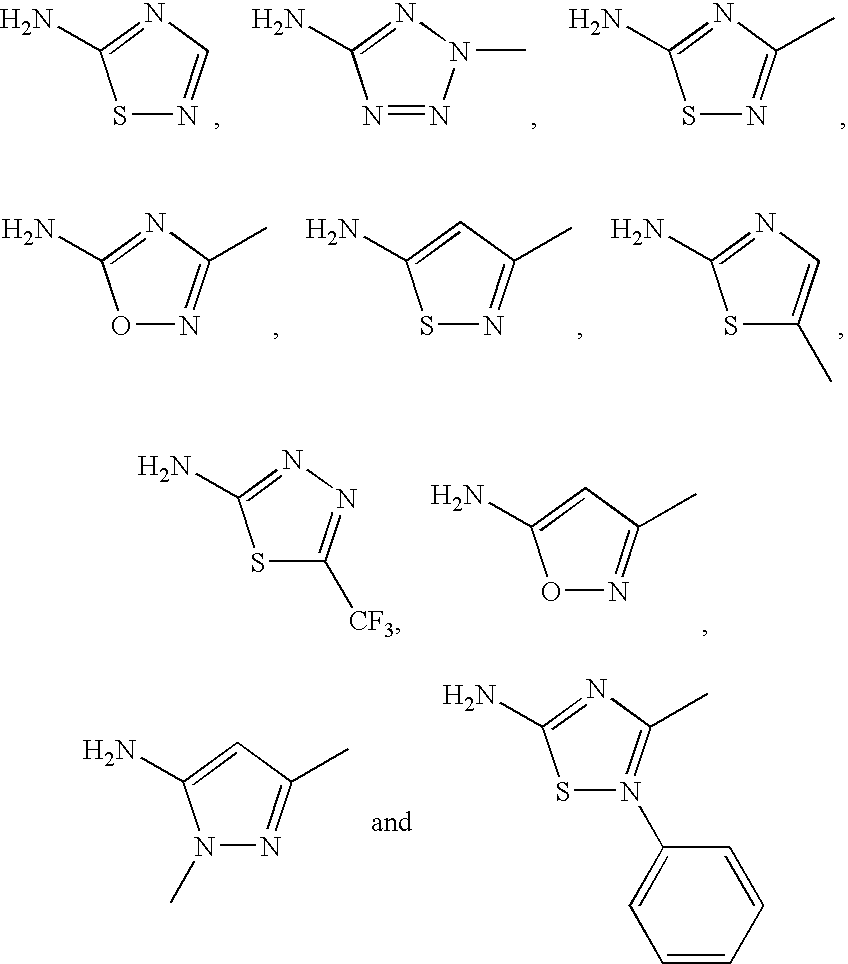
S1N=C(C)N=C1N.N1=NN(C)N=C1N.S1N=CN=C1N.O1N=C(C)N=C1N.S1N=C(C)C=C1N.S1C(C)=CN=C1N.S1C([CF3])=NN=C1N.O1N=C(C)C=C1N.N1(C)N=C(C)C=C1N.S1N(C2=CC=CC=C2)=C(C)N=C1N
